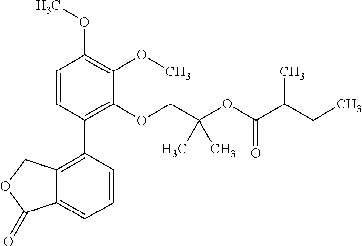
C1=CC(C2=C3C(=CC=C2)C(=O)OC3)=C(OCC(OC(C(CC)C)=O)(C)C)C(OC)=C1OC
